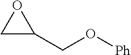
C1C(CO[Ph])O1
